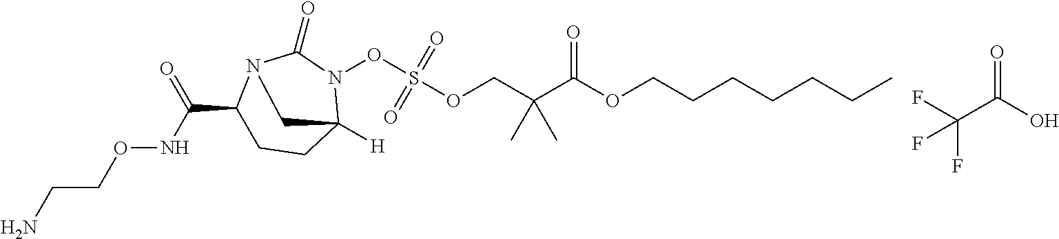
NCCONC(=O)C1CCC2([H])N(OS(OCC(C(OCCCCCCC)=O)(C)C)(=O)=O)C(=O)N1C2.FC(C(O)=O)(F)F
